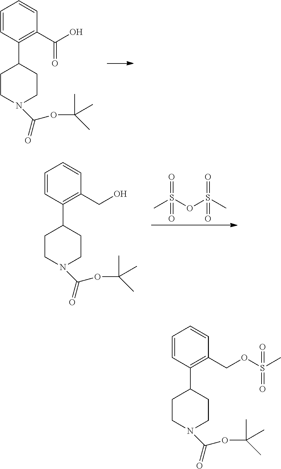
C1=CC(C2CCN(C(=O)OC(C)(C)C)CC2)=C(C(O)=O)C=C1.C1=CC(C2CCN(C(=O)OC(C)(C)C)CC2)=C(CO)C=C1.CS(OS(C)(=O)=O)(=O)=O.C1=CC(C2CCN(C(=O)OC(C)(C)C)CC2)=C(COS(C)(=O)=O)C=C1
